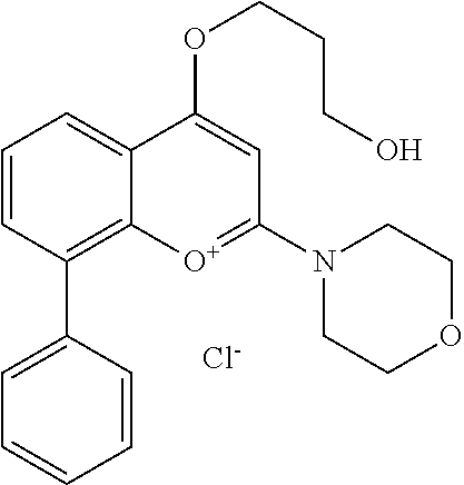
C12=C(C3=CC=CC=C3)C=CC=C1C(OCCCO)=CC(N1CCOCC1)=[O+]2.[Cl-]
